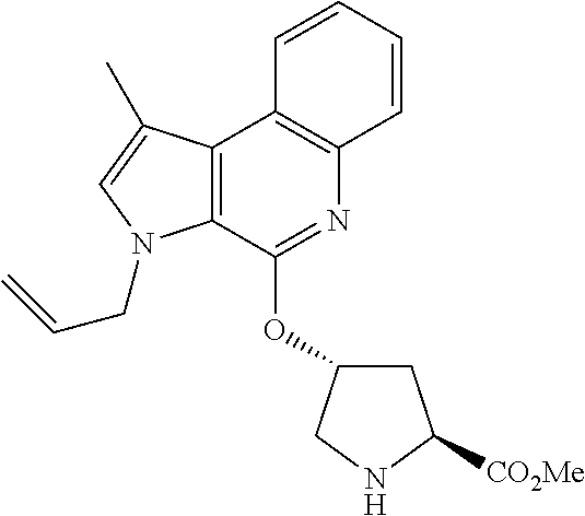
C12=C(C(OC3CC([CO2Me])NC3)=NC3=C1C=CC=C3)N(CC=C)C=C2C
